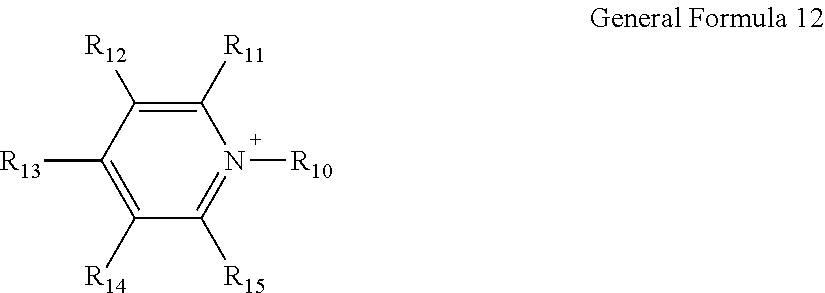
C1([R14])=C([R13])C([R12])=C([R11])N([R10])=C1[R15]
